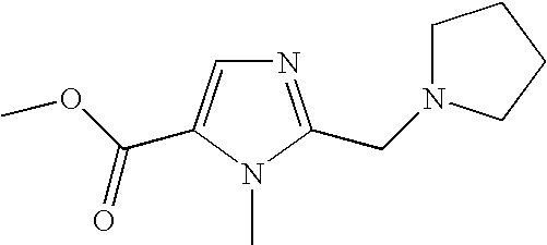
N1=C(CN2CCCC2)N(C)C(C(OC)=O)=C1
